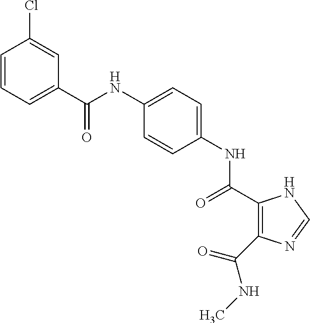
C(NC1=CC=C(NC(=O)C2=C(C(NC)=O)N=CN2)C=C1)(=O)C1=CC=CC(Cl)=C1
